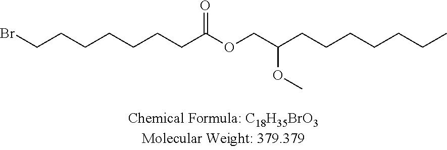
BrCCCCCCCC(OCC(CCCCCCC)OC)=O
